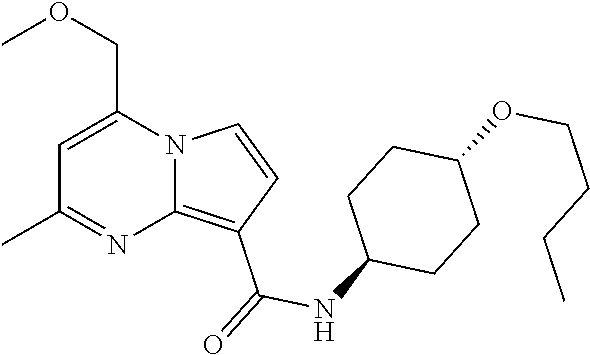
C1=C(COC)N2C(=C(C(=O)NC3CCC(OCCCC)CC3)C=C2)N=C1C
